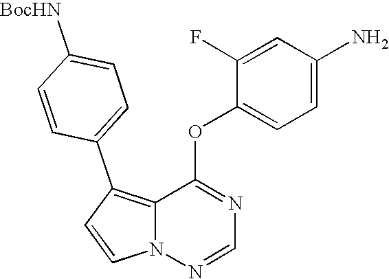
C1=CN2C(=C1C1=CC=C([BocHN])C=C1)C(OC1=CC=C(N)C=C1F)=NC=N2
